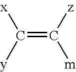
C(=C([z])[m])([y])[x]
